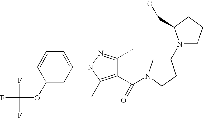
C1(C)=NN(C2=CC=CC(OC(F)(F)F)=C2)C(C)=C1C(N1CC(N2CCCC2CO)CC1)=O
